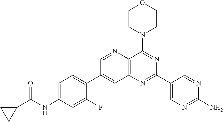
C1=C(NC(C2CC2)=O)C=C(F)C(C2=CC3=C(C(N4CCOCC4)=NC(C4=CN=C(N)N=C4)=N3)N=C2)=C1
